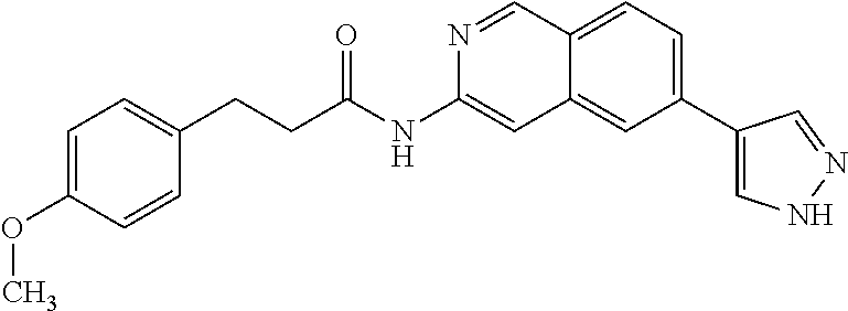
C(C(=O)NC1=CC2=CC(C3=CNN=C3)=CC=C2C=N1)CC1=CC=C(OC)C=C1
